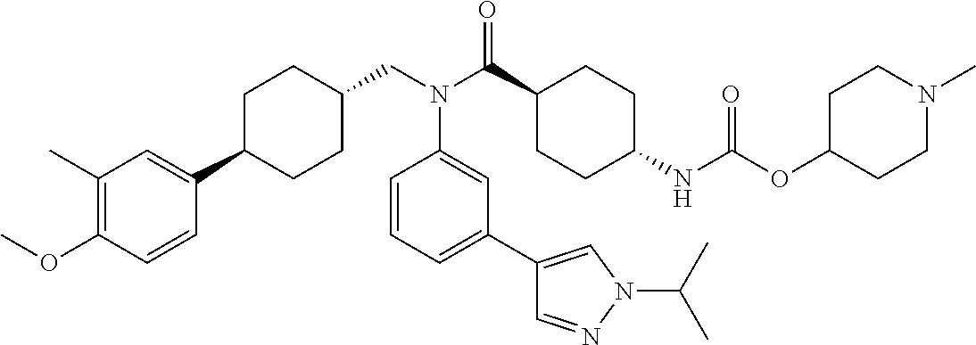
C1(C)=C(OC)C=CC(C2CCC(CN(C(C3CCC(NC(OC4CCN(C)CC4)=O)CC3)=O)C3=CC(C4=CN(C(C)C)N=C4)=CC=C3)CC2)=C1
